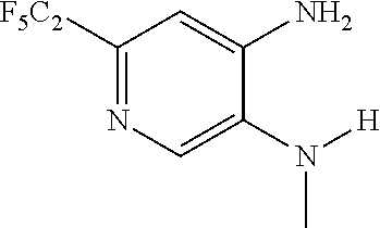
C1([F5C2])=NC=C(N([H])C)C(N)=C1
